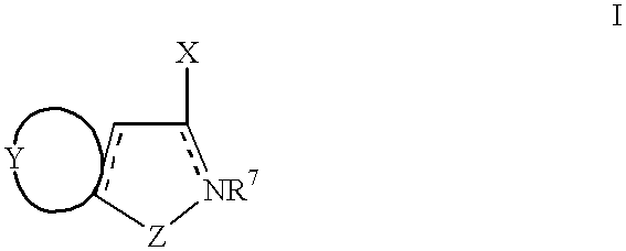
c1c[Z][NR7]c-1[X]
